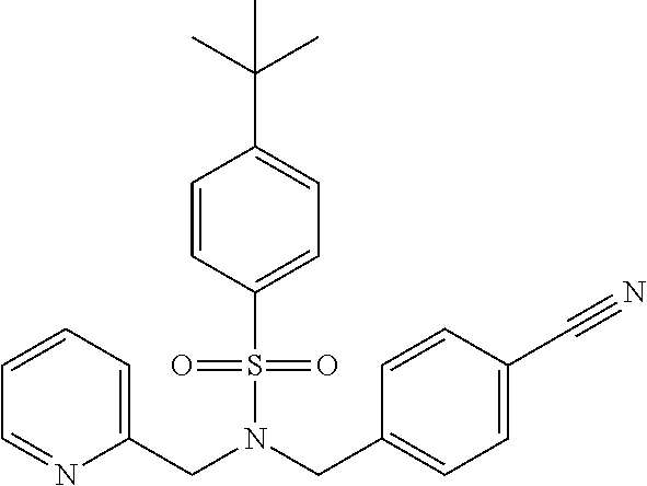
C(N(CC1=CC=C(C#N)C=C1)S(=O)(=O)C1=CC=C(C(C)(C)C)C=C1)C1=CC=CC=N1
